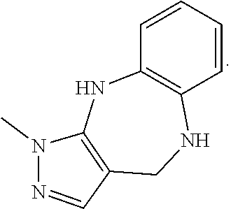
C1=CC2=C(C=C1)NCC1=C(N2)N(C)N=C1
